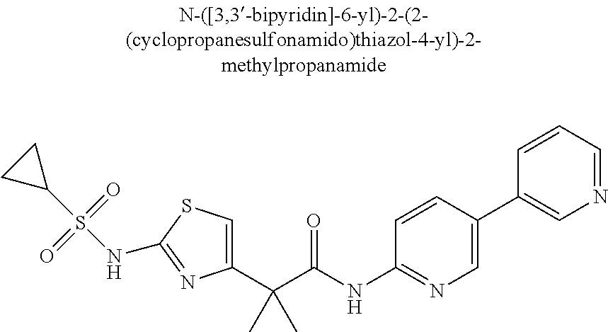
C1(C(C(NC2=NC=C(C3=CN=CC=C3)C=C2)=O)(C)C)=CSC(NS(C2CC2)(=O)=O)=N1
